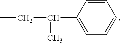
C1(C(CC)C)=CC=CC=C1
